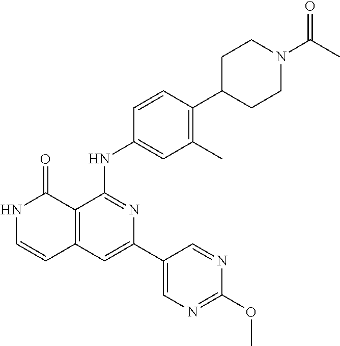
C1=CC(NC2=NC(C3=CN=C(OC)N=C3)=CC3=C2C(=O)NC=C3)=CC(C)=C1C1CCN(C(C)=O)CC1
